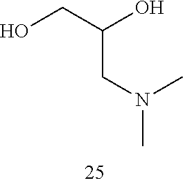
OCC(O)CN(C)C
